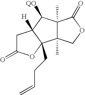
C1C(=O)OC2(CCC=C)C1([H])C([QO])C1(C)C2(C)COC1=O
